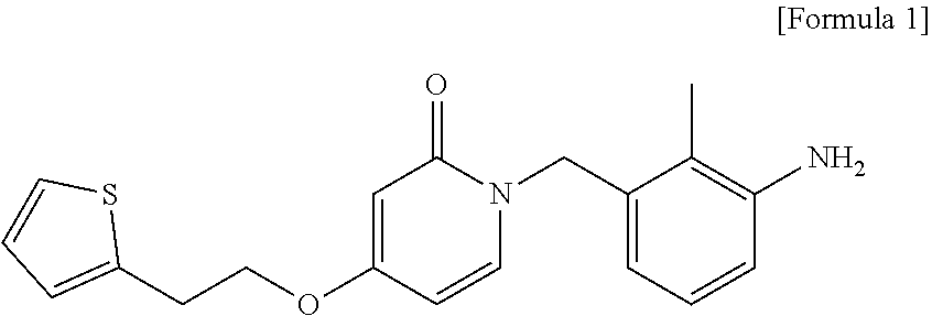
C1(CN2C(=O)C=C(OCCC3=CC=CS3)C=C2)=CC=CC(N)=C1C
